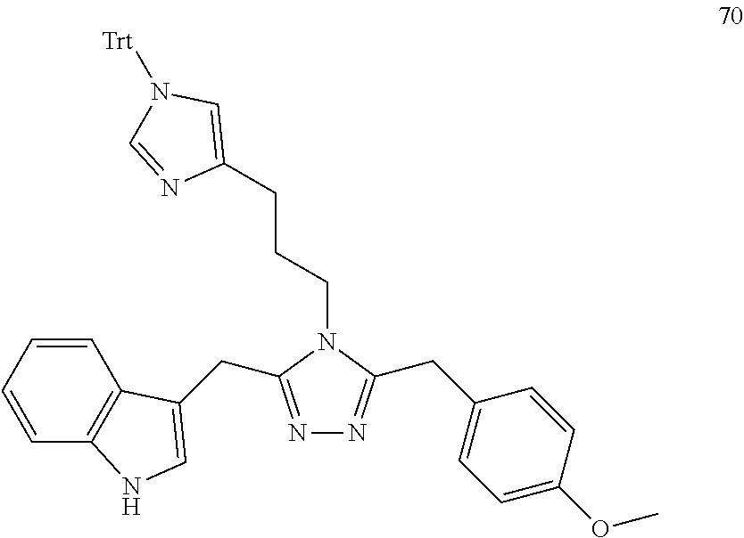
N1=C(CC2=CNC3=C2C=CC=C3)N(CCCC2=CN([Trt])C=N2)C(CC2=CC=C(OC)C=C2)=N1
